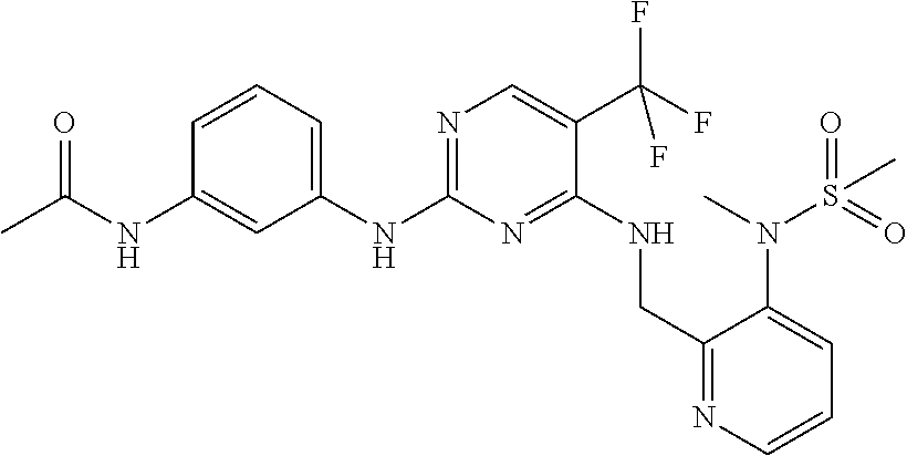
N(C1=NC=C(C(F)(F)F)C(NCC2=NC=CC=C2N(S(C)(=O)=O)C)=N1)C1=CC=CC(NC(C)=O)=C1
